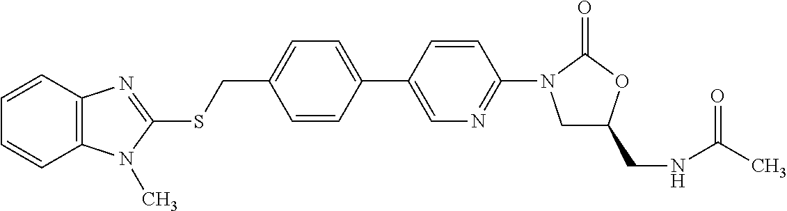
C(C1=CC=C(C2=CN=C(N3CC(CNC(C)=O)OC3=O)C=C2)C=C1)SC1=NC2=C(N1C)C=CC=C2
